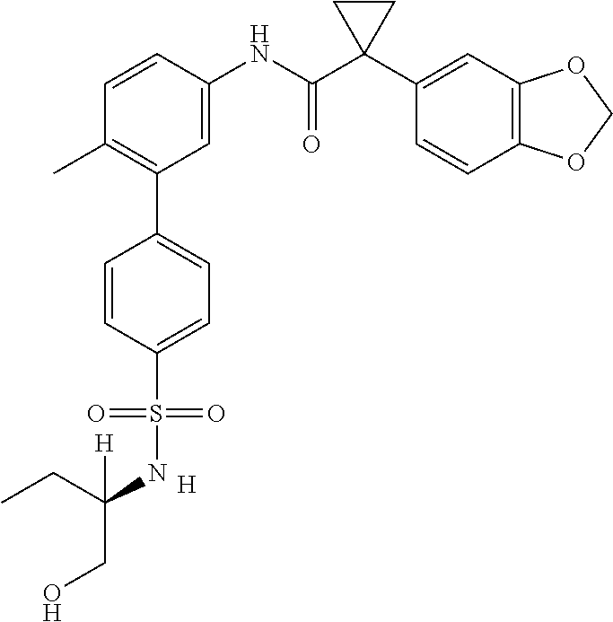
C1=C(NC(C2(C3=CC4=C(C=C3)OCO4)CC2)=O)C=CC(C)=C1C1=CC=C(S(=O)(=O)NC(CC)([H])CO)C=C1.[H]
